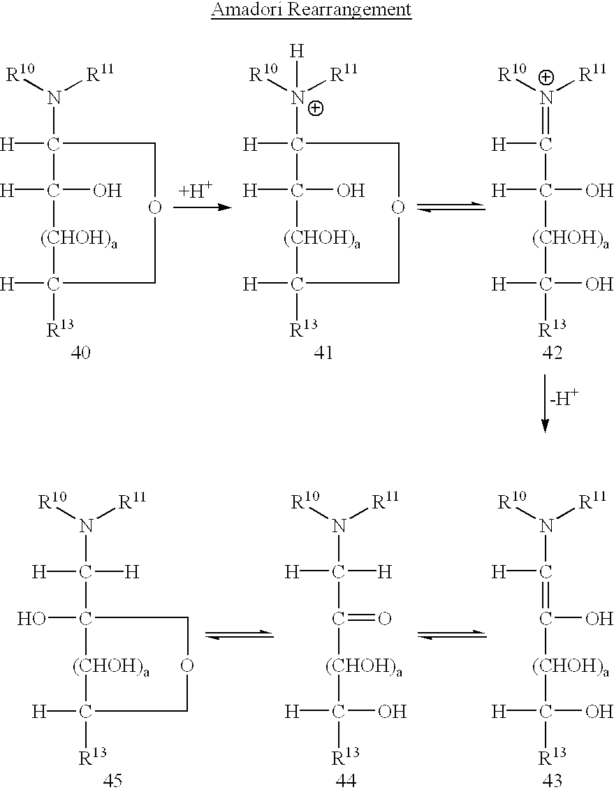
C1(N([R10])[R11])([H])C([H])(O)[(CHOH)a]C([H])([R13])COC1.C1([N+]([R10])([R11])[H])([H])C([H])(O)[(CHOH)a]C([H])([R13])COC1.C(=[N+]([R10])[R11])(C([H])(O)[(CHOH)a]C([H])([R13])O)[H].[H].[H].C(N([R10])[R11])(=C(O)[(CHOH)a]C([H])([R13])O)[H].C(N([R10])[R11])(C(=O)[(CHOH)a]C([H])([R13])O)([H])[H].C(N([R10])[R11])(C1(O)[(CHOH)a]C([H])([R13])COC1)([H])[H]
